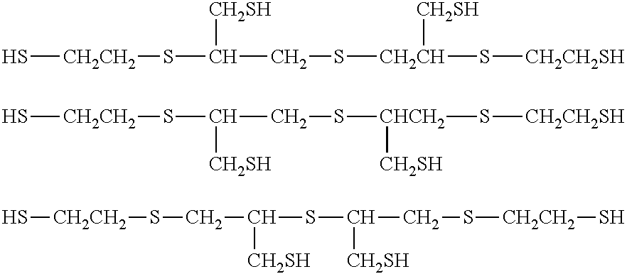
S[CH2CH2]SC(CS[CH2CH](S[CH2CH2SH])[CH2SH])[CH2SH].S[CH2CH2]SC(CS[CHCH2](S[CH2CH2SH])[CH2SH])[CH2SH].S[CH2CH2]SCC(SC(CS[CH2CH2]S)[CH2SH])[CH2SH]
